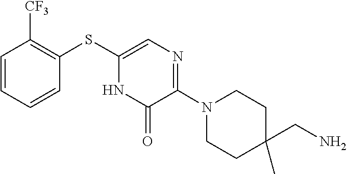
C1C(C)(CN)CCN(C2=NC=C(SC3=C([CF3])C=CC=C3)NC2=O)C1
